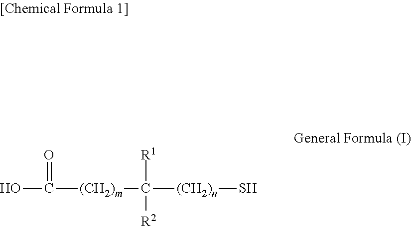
OC(=O)[(CH2)m]C([R1])([R2])[(CH2)n]S
